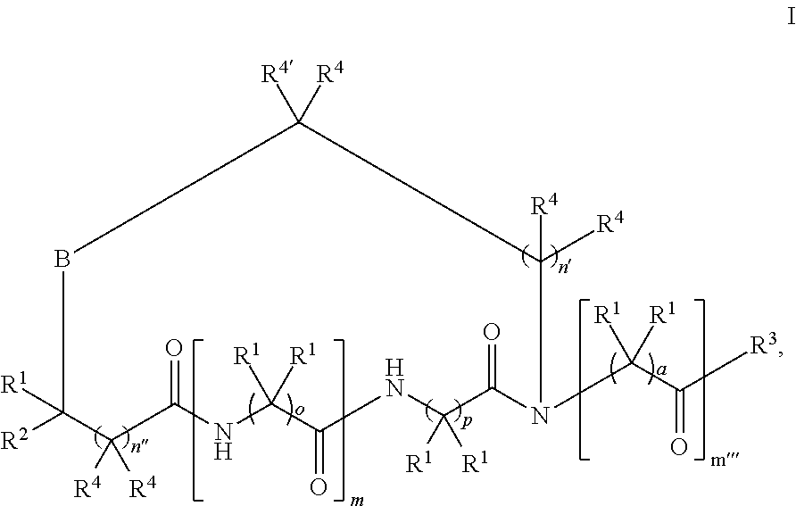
[R1]C1([R2])C([R4])([R4])C(=O)NC([R1])([R1])C(=O)NC([R1])([R1])C(=O)N(C(C([R3])=O)([R1])[R1])C([R4])([R4])C([R4])([R4])B1
